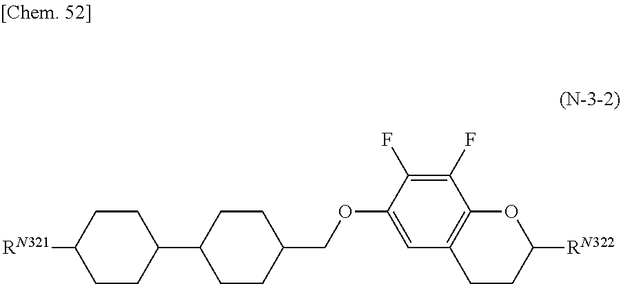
C1CC([RN321])CCC1C1CCC(COC2=CC3=C(C(F)=C2F)OC([RN322])CC3)CC1
